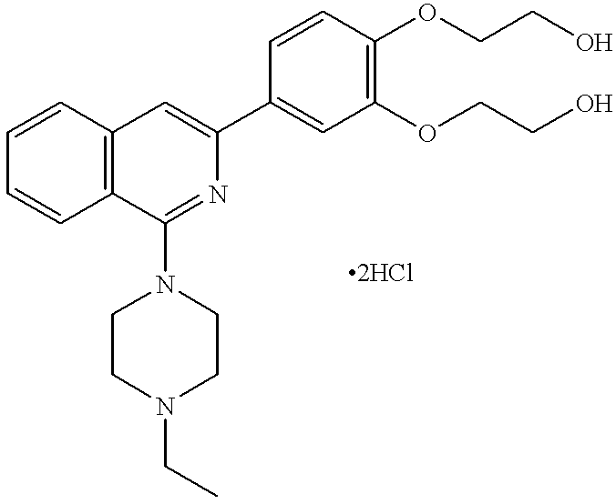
C1=CC2=C(C=C1)C=C(C1=CC(OCCO)=C(OCCO)C=C1)N=C2N1CCN(CC)CC1
